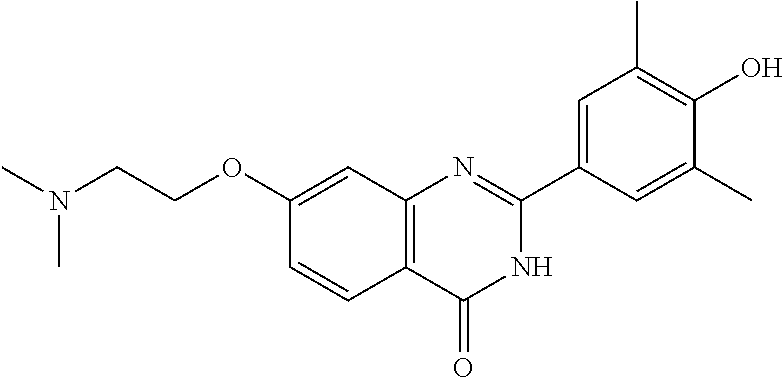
C12=C(C=C(OCCN(C)C)C=C1)N=C(C1=CC(C)=C(O)C(C)=C1)NC2=O
